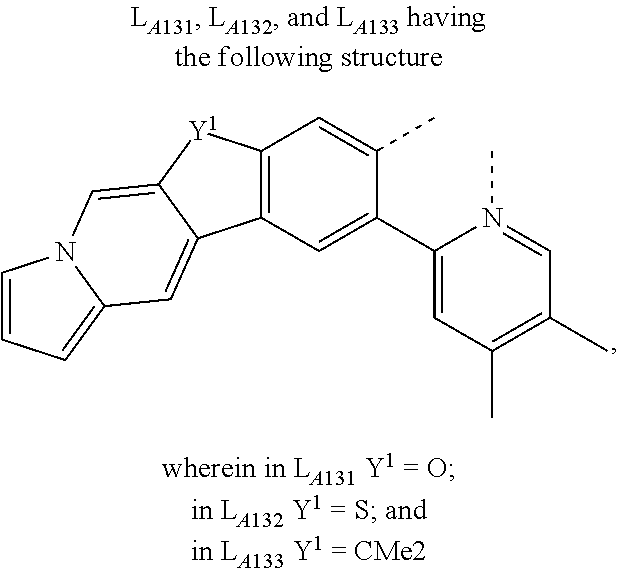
C12=C([Y1]C3=CN4C(=CC=C4)C=C13)C=C(C)C(C1=CC(C)=C(C)C=N1C)=C2
